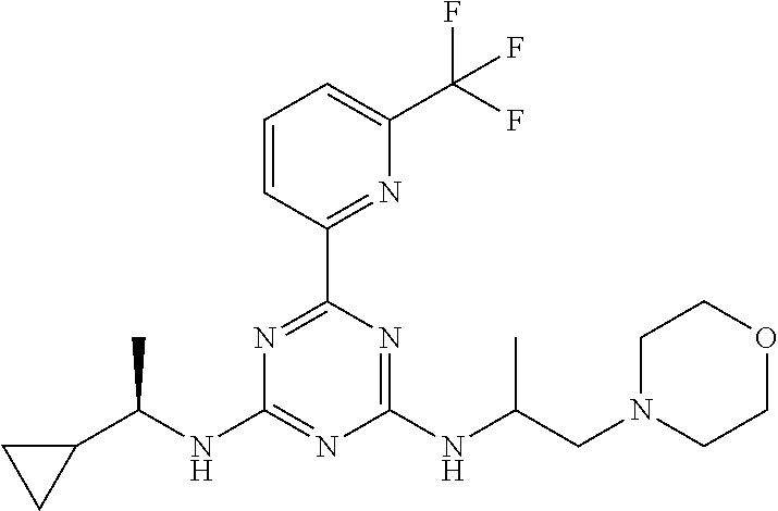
N(C1=NC(NC(CN2CCOCC2)C)=NC(C2=NC(C(F)(F)F)=CC=C2)=N1)C(C1CC1)C
